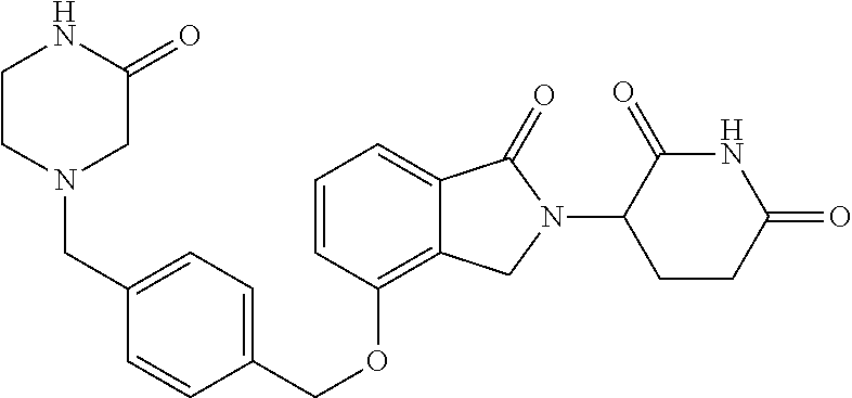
C(OC1=C2C(=CC=C1)C(=O)N(C1C(=O)NC(=O)CC1)C2)C1=CC=C(CN2CC(=O)NCC2)C=C1
